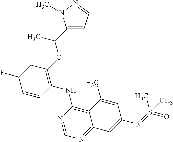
C1=CC(NC2=C3C(=NC=N2)C=C(N=S(=O)(C)C)C=C3C)=C(OC(C2=CC=NN2C)C)C=C1F
